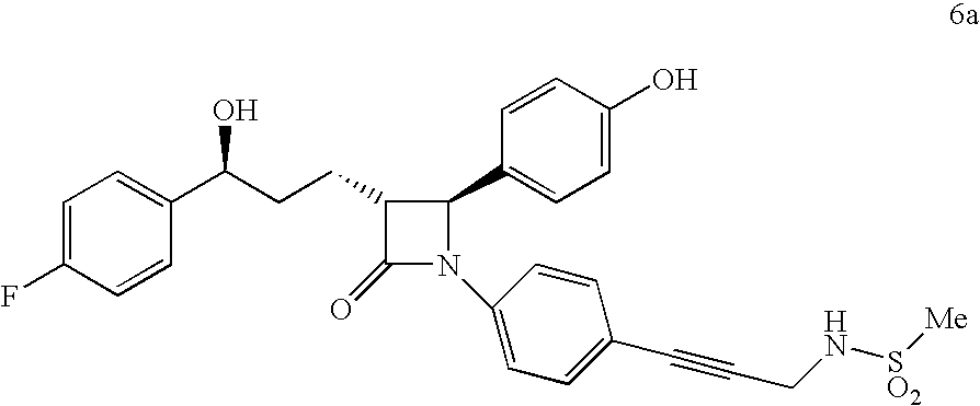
C(C(O)C1=CC=C(F)C=C1)CC1C(C2=CC=C(O)C=C2)N(C2=CC=C(C#CCN[SO2][Me])C=C2)C1=O
